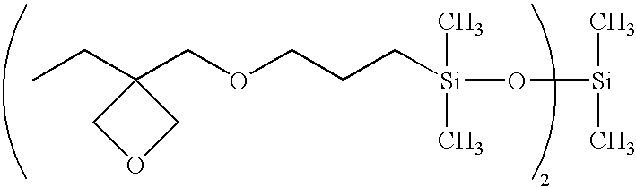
CCC1(COCCC[Si](C)(C)O[Si](C)C)COC1
